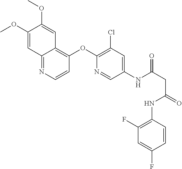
COC1=CC2=NC=CC(OC3=C(Cl)C=C(NC(=O)CC(NC4=C(F)C=C(F)C=C4)=O)C=N3)=C2C=C1OC
